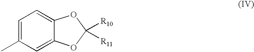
C1=C(C)C=C2C(=C1)OC([R10])([R11])O2
